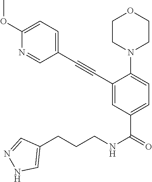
C1(C#CC2=CC=C(OC)N=C2)=CC(C(=O)NCCCC2=CNN=C2)=CC=C1N1CCOCC1
